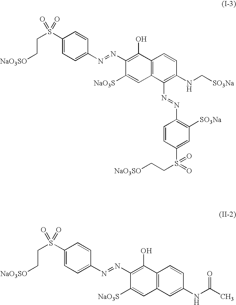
C([NaO3SO])CS(=O)(=O)C1=CC=C(N=NC2=C(O)C3=C(C=C2[NaO3S])C(N=NC2=C([SO3Na])C=C(S(=O)(CC[NaO3SO])=O)C=C2)=C(NC[SO3Na])C=C3)C=C1.C([NaO3SO])CS(=O)(=O)C1=CC=C(N=NC2=C(O)C3=C(C=C2[NaO3S])C=C(NC(C)=O)C=C3)C=C1
